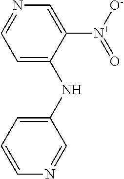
C1=C(NC2=CC=CN=C2)C([N+]([O-])=O)=CN=C1
